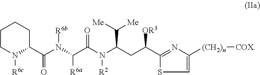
C1=C([(CH2)n][COX])N=C(C(CC(N([R2])C(=O)C([R6a])N([R6b])C(=O)C2N([R6c])CCCC2)C([Me])[Me])[OR3])S1
